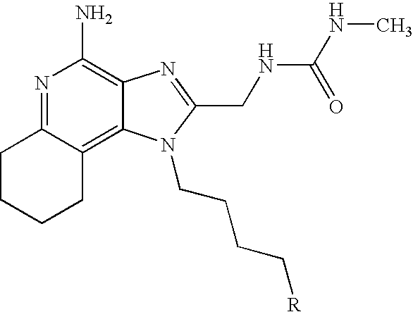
C1C2=NC(N)=C3C(=C2CCC1)N(CCCC[R])C(CNC(=O)NC)=N3
